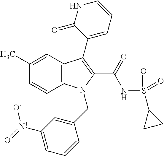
C1(C)=CC2=C(C=C1)N(CC1=CC([N+](=O)[O-])=CC=C1)C(C(NS(C1CC1)(=O)=O)=O)=C2C1=CC=CNC1=O
